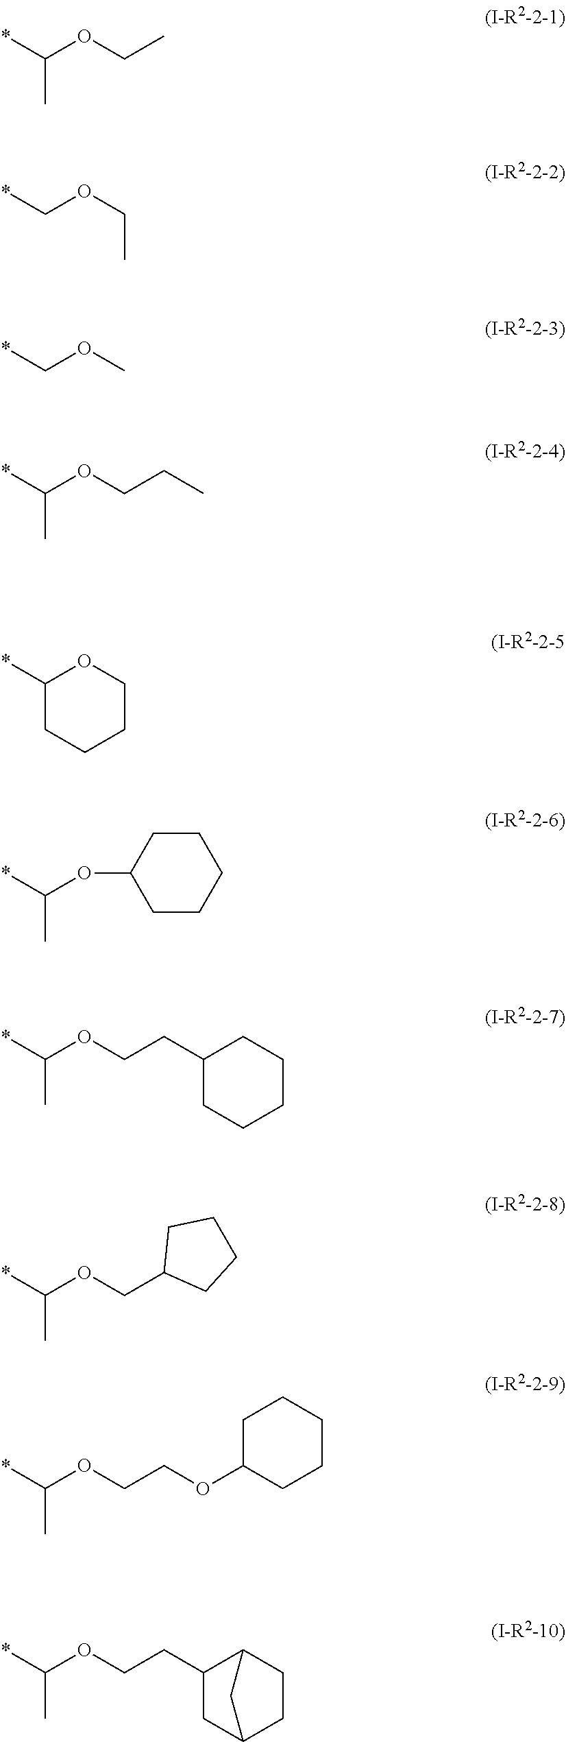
CC(*)OCC.C(*)OCC.C(*)OC.CC(*)OCCC.C1C(*)OCCC1.CC(*)OC1CCCCC1.CC(*)OCCC1CCCCC1.CC(*)OCC1CCCC1.CC(*)OCCOC1CCCCC1.CC(*)OCCC1C2CCC(C1)C2
